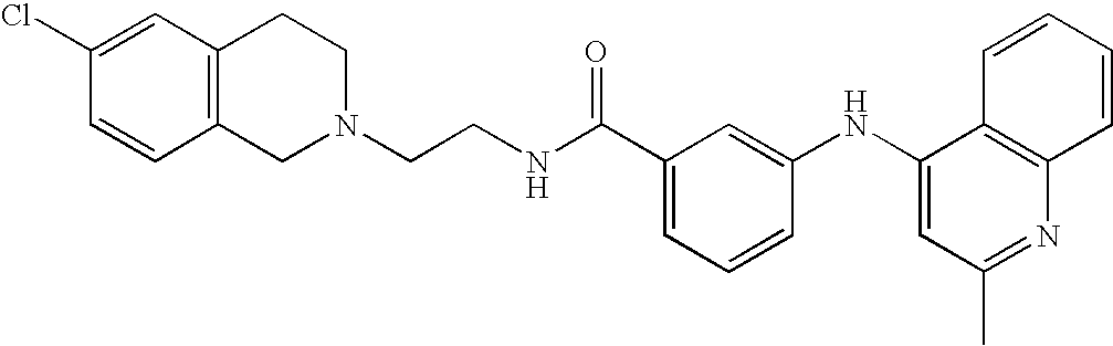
C1=CC2=C(C=C1Cl)CCN(CCNC(C1=CC=CC(NC3=CC(C)=NC4=C3C=CC=C4)=C1)=O)C2
